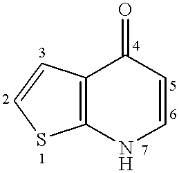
C12=C(NC=CC1=O)SC=C2
